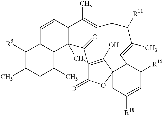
C1([R5])C(C)CC(C)C2C1C=CC1C2(C)C(=O)C2=C(O)C3(OC2=O)CC([R18])=CC([R15])C3C=C(C)C([R11])CC=C1C
